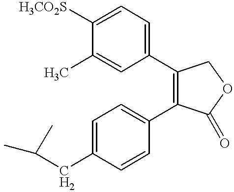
C1=C(C)C([H3CO2S])=CC=C1C1=C(C2=CC=C(CC(C)C)C=C2)C(=O)OC1
